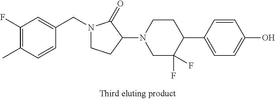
C(N1CCC(N2CC(F)(F)C(C3=CC=C(O)C=C3)CC2)C1=O)C1=CC(F)=C(C)C=C1
